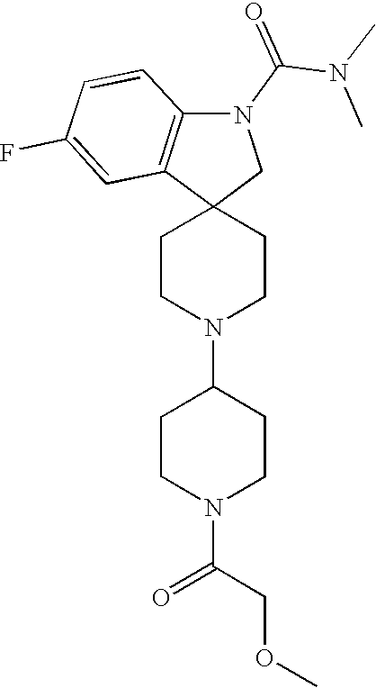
C1CN(C2CCN(C(=O)COC)CC2)CCC12CN(C(N(C)C)=O)C1=C2C=C(F)C=C1
